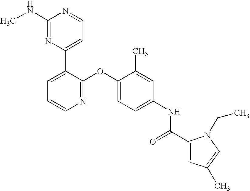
C1(NC)=NC(C2=CC=CN=C2OC2=CC=C(NC(C3=CC(C)=CN3CC)=O)C=C2C)=CC=N1
